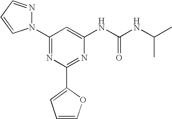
C1(N2N=CC=C2)=NC(C2=CC=CO2)=NC(NC(NC(C)C)=O)=C1
